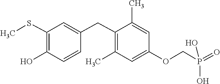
OC1=C(SC)C=C(CC2=C(C)C=C(OCP(=O)(O)O)C=C2C)C=C1
